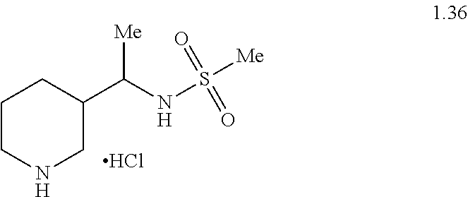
C1CNCC(C(NS([Me])(=O)=O)[Me])C1.Cl
